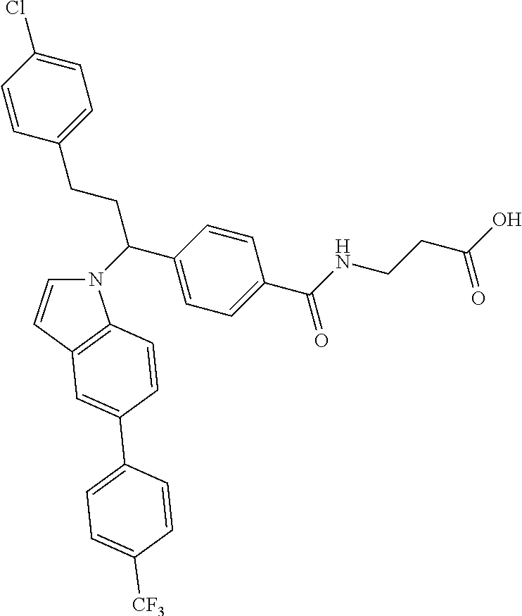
N1(C(CCC2=CC=C(Cl)C=C2)C2=CC=C(C(=O)NCCC(=O)O)C=C2)C=CC2=C1C=CC(C1=CC=C([CF3])C=C1)=C2
